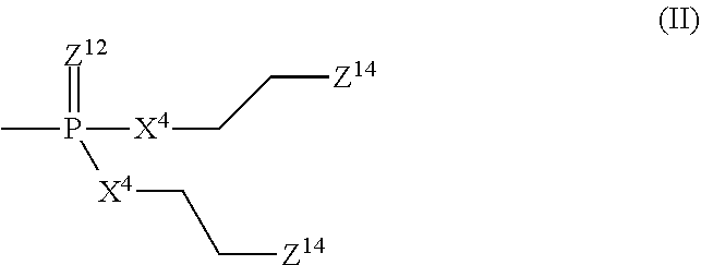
CP(=[Z12])([X4]CC[Z14])[X4]CC[Z14]
